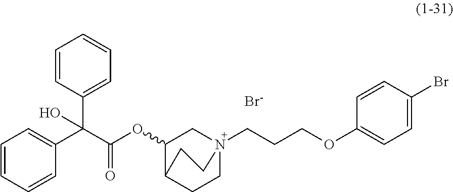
[Br-].C1=CC(C(C(OC2CN3(CCCOC4=CC=C(Br)C=C4)CCC2CC3)=O)(C2=CC=CC=C2)O)=CC=C1
